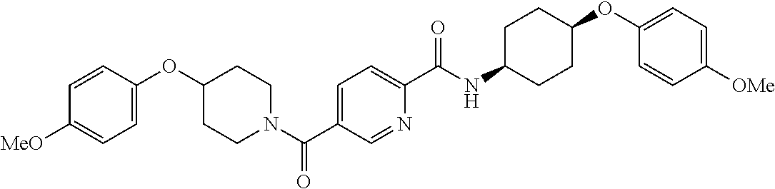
C1=CC(OC2CCN(C(C3=CC=C(C(NC4CCC(OC5=CC=C([OMe])C=C5)CC4)=O)N=C3)=O)CC2)=CC=C1[MeO]
